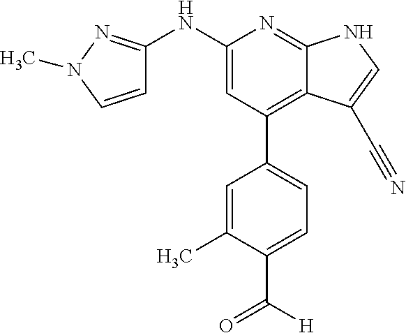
N(C1=CC(C2=CC=C(C([H])=O)C(C)=C2)=C2C(=N1)NC=C2C#N)C1=NN(C)C=C1
